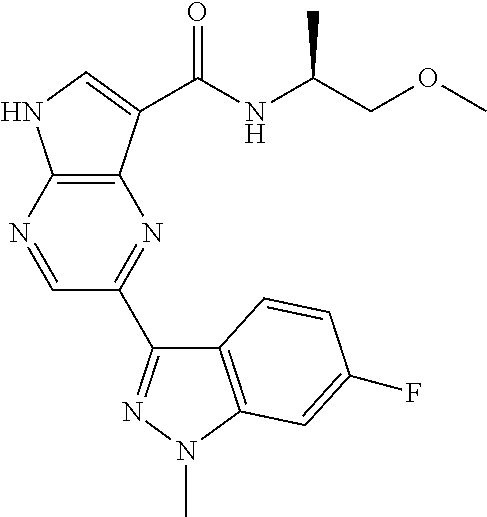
C12=C(N=CC(C3=NN(C)C4=C3C=CC(F)=C4)=N1)NC=C2C(NC(COC)C)=O
